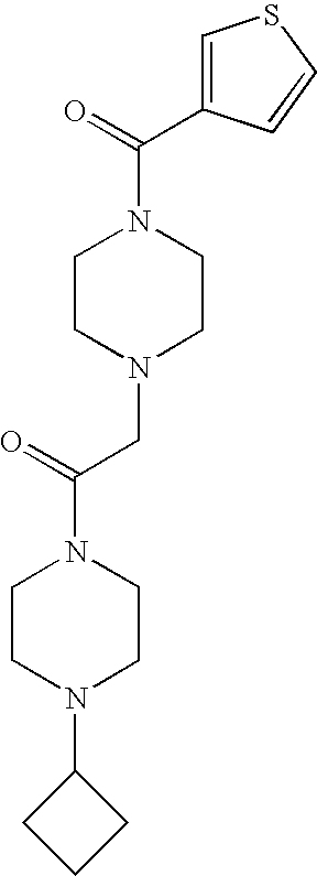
C1=C(C(=O)N2CCN(CC(N3CCN(C4CCC4)CC3)=O)CC2)C=CS1
